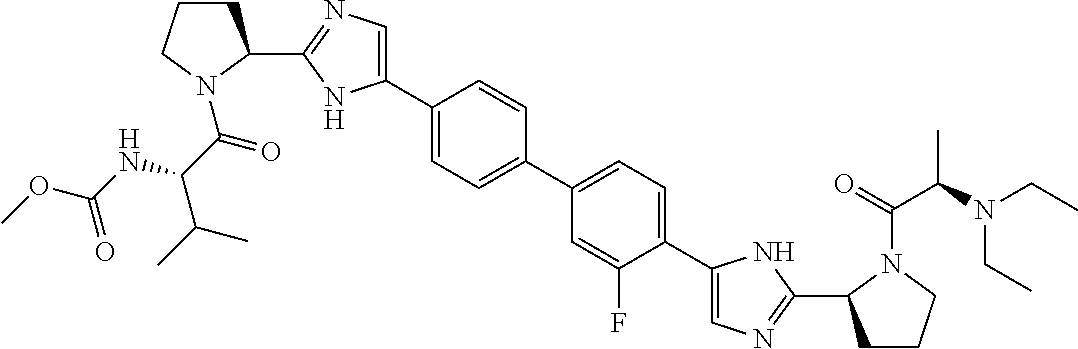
C1(C2CCCN2C(=O)C(NC(OC)=O)C(C)C)=NC=C(C2=CC=C(C3=CC=C(C4=CN=C(C5CCCN5C(C(C)N(CC)CC)=O)N4)C(F)=C3)C=C2)N1
